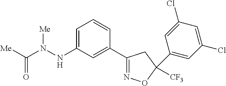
C1(NN(C([Me])=O)[Me])=CC=CC(C2=NOC([CF3])(C3=CC(Cl)=CC(Cl)=C3)C2)=C1
